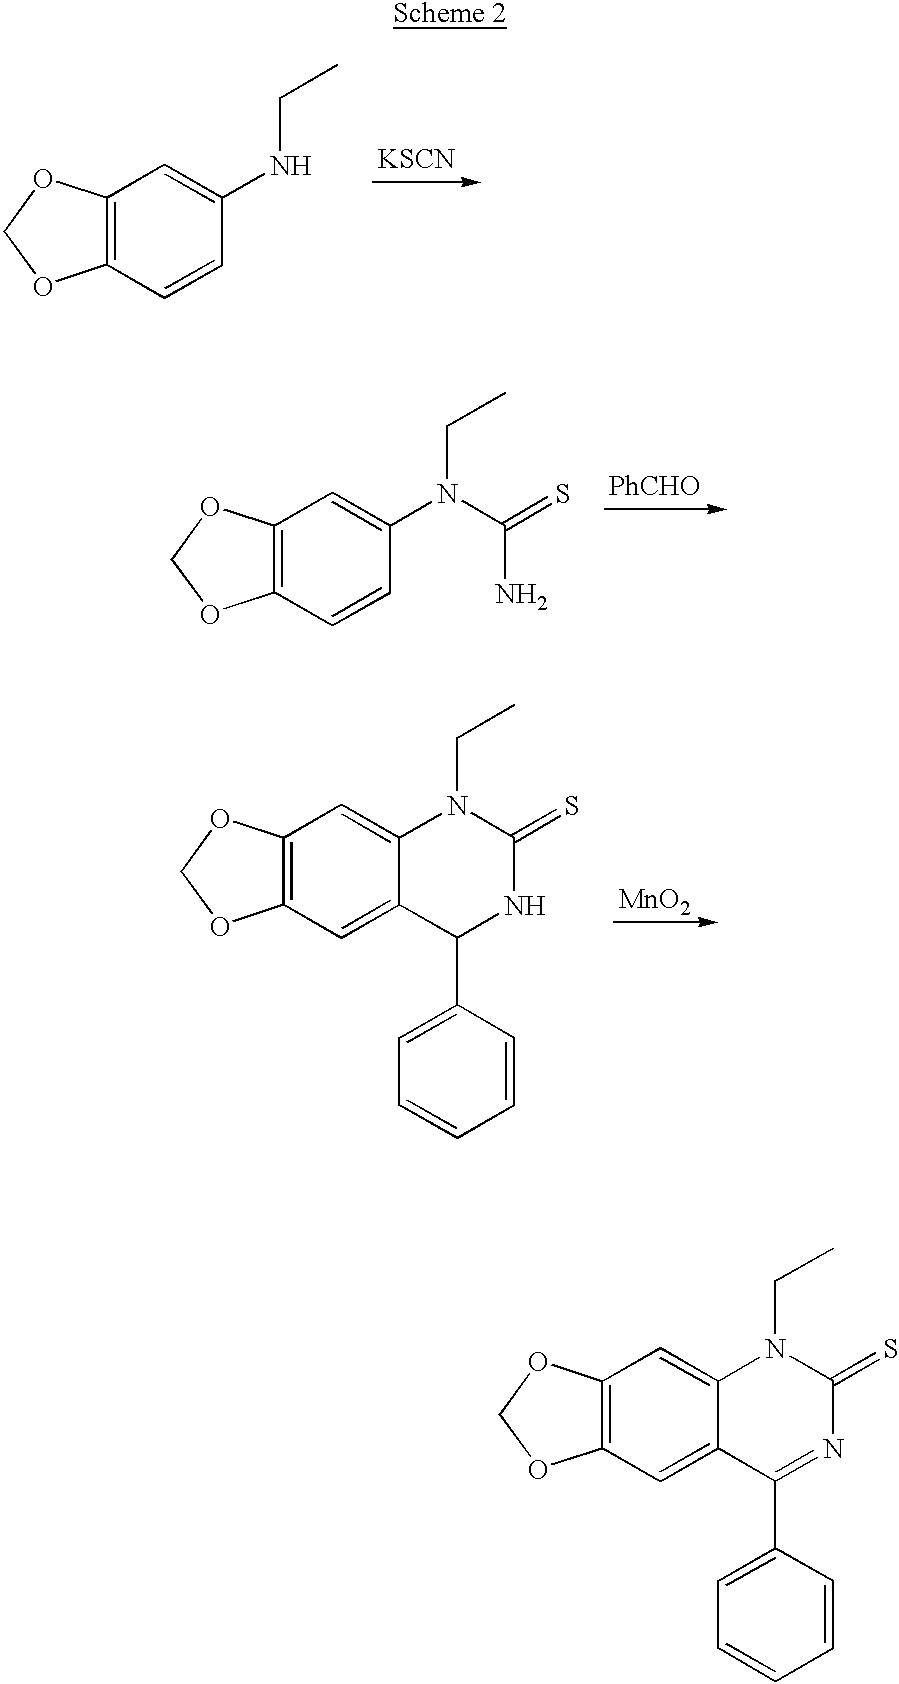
C12=C(C=CC(NCC)=C1)OCO2.[KSCN].C12=C(C=CC(N(CC)C(=S)N)=C1)OCO2.C12=C(C=C3C(=C1)N(CC)C(=S)NC3C1=CC=CC=C1)OCO2.[MnO2].C12=C(C=C3C(=C1)N(CC)C(=S)N=C3C1=CC=CC=C1)OCO2
